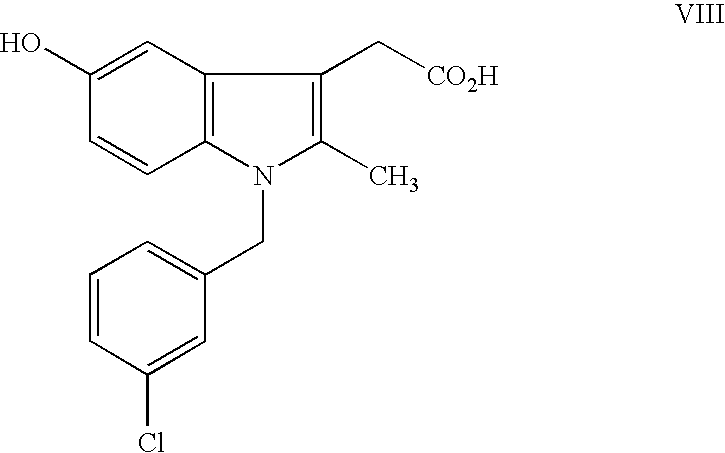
C12=C(N(CC3=CC=CC(Cl)=C3)C(C)=C1C[CO2H])C=CC(O)=C2
